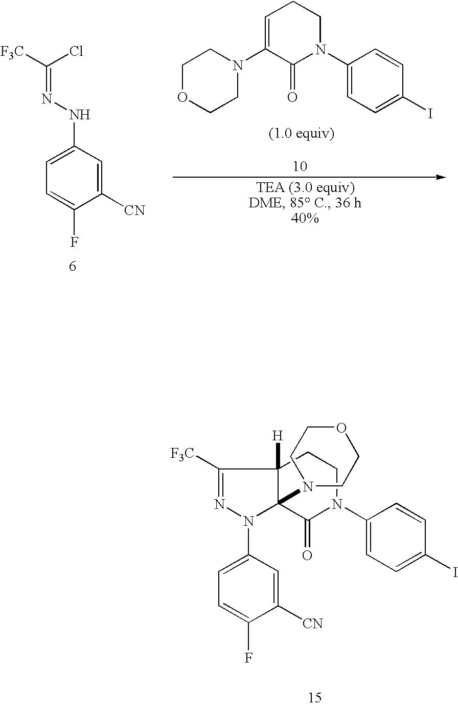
C1=C(N2N=C([F3C])C3([H])C2(N2CCOCC2)C(=O)N(C2=CC=C(I)C=C2)CC3)C=C([CN])C(F)=C1.C1OCCN(C2=CCCN(C3=CC=C(I)C=C3)C2=O)C1.C1=C(NN=C([F3C])Cl)C=C([CN])C(F)=C1
